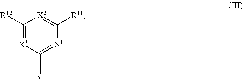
C1([R12])=[X3]C(C)=[X1]C([R11])=[X2]1
